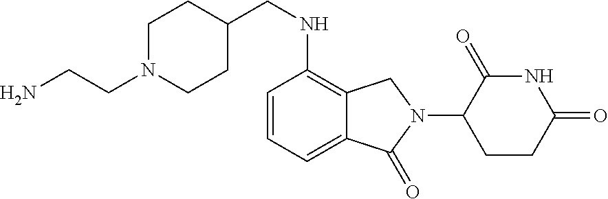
N1C(=O)C(N2CC3=C(NCC4CCN(CCN)CC4)C=CC=C3C2=O)CCC1=O
